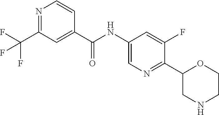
O=C(NC1=CN=C(C2CNCCO2)C(F)=C1)C1=CC(C(F)(F)F)=NC=C1
